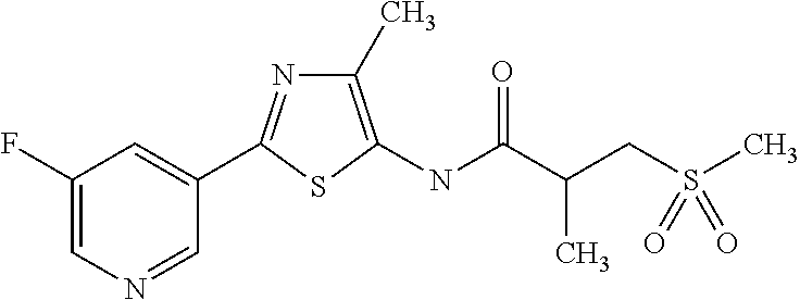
C1(F)=CN=CC(C2=NC(C)=C(NC(=O)C(CS(C)(=O)=O)C)S2)=C1
